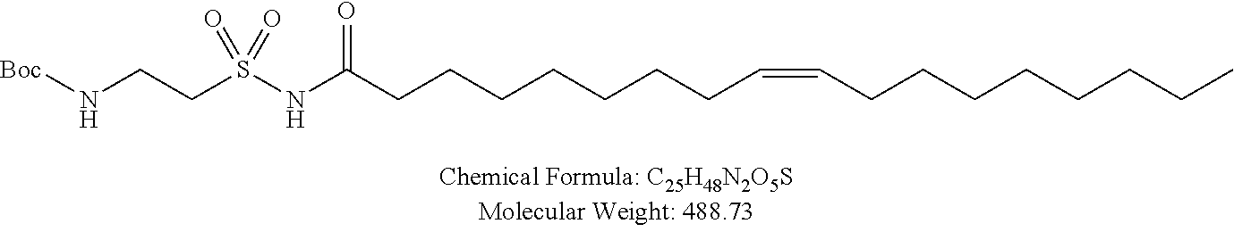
[Boc]NCCS(NC(CCCCCCCC=CCCCCCCCC)=O)(=O)=O
